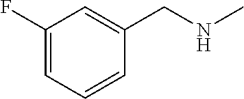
C1(F)=CC=CC(CNC)=C1
